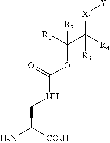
[CO2H]C(N)CNC(OC(C([R4])([X1][Y])[R3])([R1])[R2])=O
